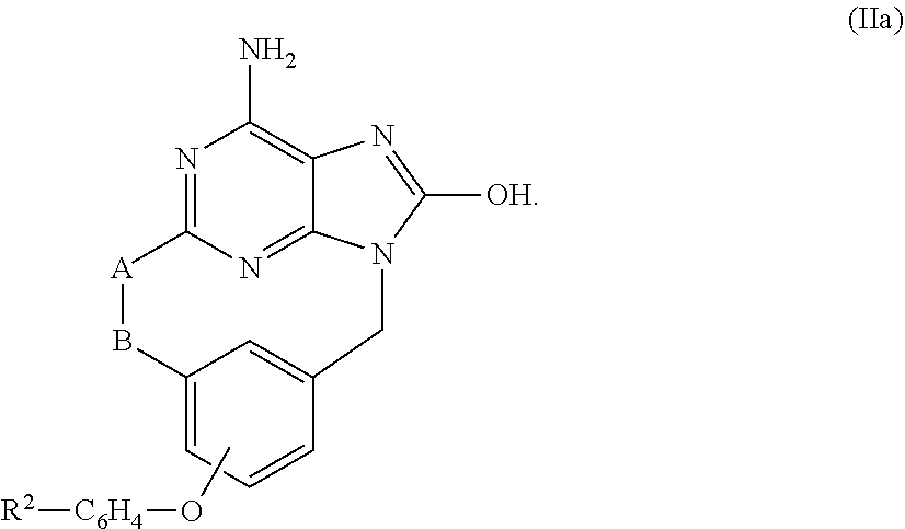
N1=C2N=C3C(=C1N)N=C([OH])N3CC1=CC(=CC=C1)B[A]2.[R2][C6H4]OC
